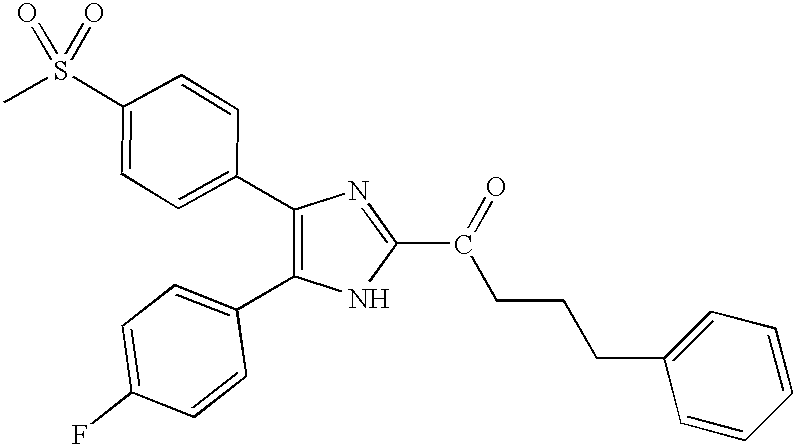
C1(C2=CC=C(S(C)(=O)=O)C=C2)=C(C2=CC=C(F)C=C2)NC(C(=O)CCCC2=CC=CC=C2)=N1
